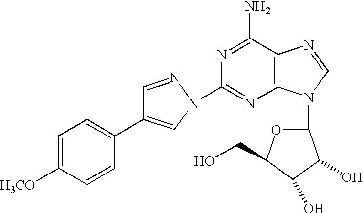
C1(N2C=C(C3=CC=C([H3CO])C=C3)C=N2)=NC2=C(C(N)=N1)N=CN2C1OC(CO)C(O)C1O
